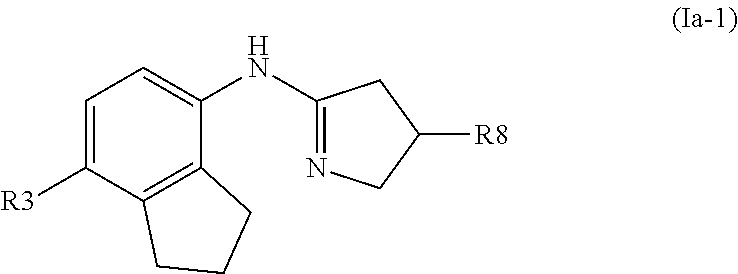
C1=C([R3])C2=C(C(NC3=NCC([R8])C3)=C1)CCC2
